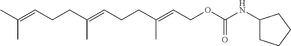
CC(=CCCC(=CCCC(=CCOC(NC1CCCC1)=O)C)C)C
